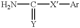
NC([X][Ar])=[Y]
